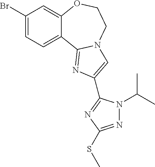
C1(Br)=CC=C2C(=C1)OCCN1C2=NC(C2=NC(SC)=NN2C(C)C)=C1
